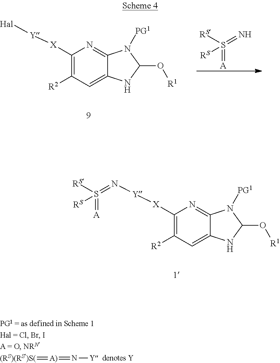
C1([X][Y][Hal])=C([R2])C=C2C(=N1)N([PG1])C(O[R1])N2.[RS]S(=N)(=[A])[RS].C1([X][Y]N=S([RS])(=[A])[RS])=C([R2])C=C2C(=N1)N([PG1])C(O[R1])N2.[(RS)(RS)S(]=[A)]=N[Y]
